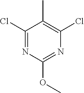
C1(Cl)=NC(OC)=NC(Cl)=C1C
